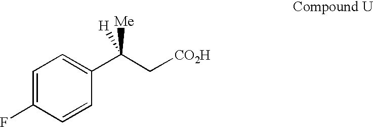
C1=C(F)C=CC(C(C[CO2H])([Me])[H])=C1
